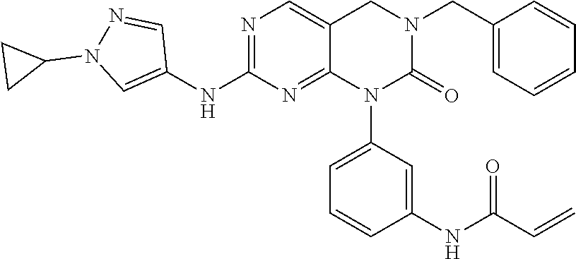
C1(CN2CC3=CN=C(NC4=CN(C5CC5)N=C4)N=C3N(C3=CC=CC(NC(C=C)=O)=C3)C2=O)=CC=CC=C1
